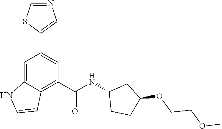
C1=C2C(=C(C(NC3CCC(OCCOC)C3)=O)C=C1C1=CN=CS1)C=CN2
